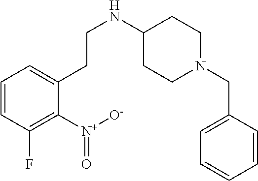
C1=CC(F)=C([N+]([O-])=O)C(CCNC2CCN(CC3=CC=CC=C3)CC2)=C1
